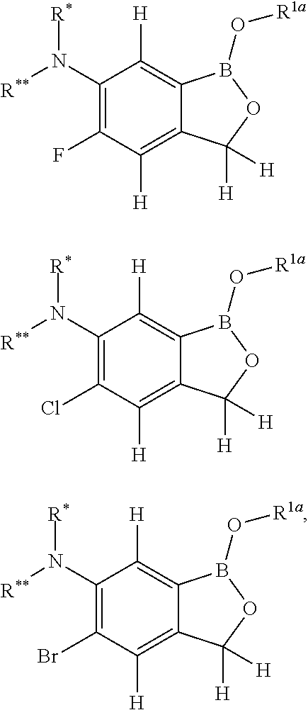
C1(N([R*])[R**])=C(F)C([H])=C2C(=C1[H])B(O[R1a])OC2([H])[H].C1(N([R*])[R**])=C(Cl)C([H])=C2C(=C1[H])B(O[R1a])OC2([H])[H].C1(N([R*])[R**])=C(Br)C([H])=C2C(=C1[H])B(O[R1a])OC2([H])[H]
